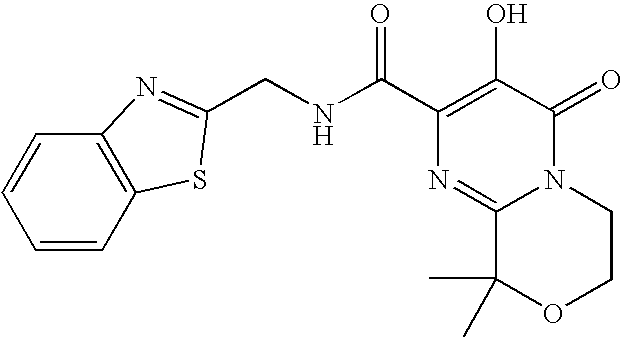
C(NC(C1=C(O)C(=O)N2C(=N1)C(C)(C)OCC2)=O)C1=NC2=C(C=CC=C2)S1
